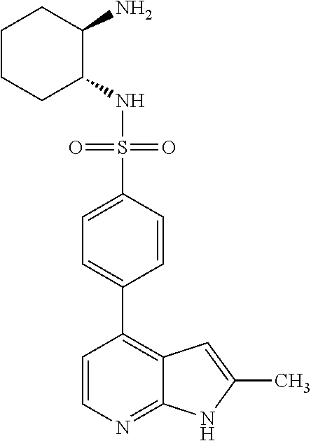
C1(NS(=O)(=O)C2=CC=C(C3=C4C(=NC=C3)NC(C)=C4)C=C2)C(N)CCCC1
